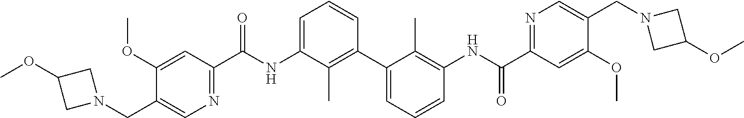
C1(OC)=CC(C(NC2=CC=CC(C3=CC=CC(NC(C4=NC=C(CN5CC(OC)C5)C(OC)=C4)=O)=C3C)=C2C)=O)=NC=C1CN1CC(OC)C1
